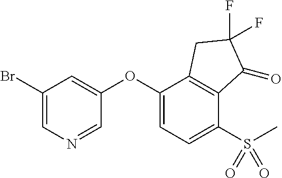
O(C1=CC(Br)=CN=C1)C1=CC=C(S(C)(=O)=O)C2=C1CC(F)(F)C2=O
